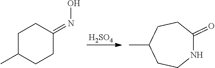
C1C(C)CCC(=NO)C1.[H2SO4].CC1CCNC(=O)CC1
